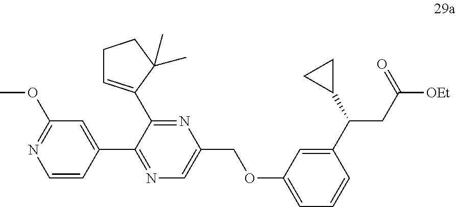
N1=C(C2=CCCC2(C)C)C(C2=CC(OC)=NC=C2)=NC=C1COC1=CC=CC(C(C2CC2)CC([OEt])=O)=C1
